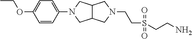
CCOC1=CC=C(N2CC3C(C2)CN(CCS(=O)(=O)CCN)C3)C=C1
